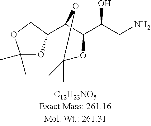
C1(C)(C)OC(C2C(C(CN)O)OC(C)(C)O2)CO1
